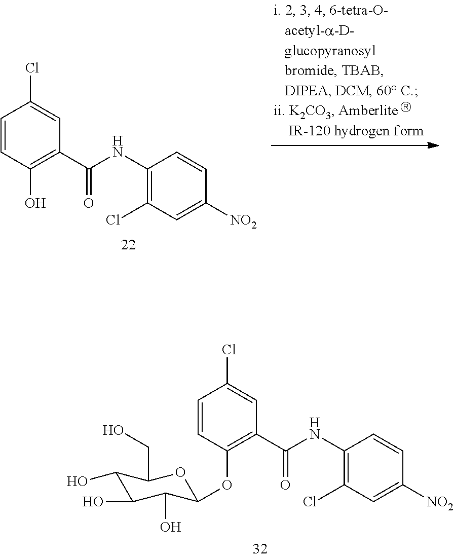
C1=CC(Cl)=CC(C(NC2=C(Cl)C=C([NO2])C=C2)=O)=C1O.C1=CC(Cl)=CC(C(NC2=C(Cl)C=C([NO2])C=C2)=O)=C1OC1C(O)C(O)C(O)C(CO)O1
